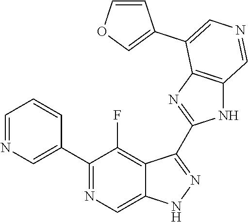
C1(C2=CN=CC=C2)=NC=C2C(=C1F)C(C1=NC3=C(N1)C=NC=C3C1=COC=C1)=NN2
